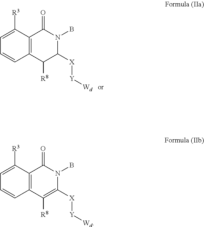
C12=C(C([R8])C([X][Y][Wd])N(B)C1=O)C=CC=C2[R3].C12=C(C([R8])=C([X][Y][Wd])N(B)C1=O)C=CC=C2[R3]
